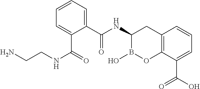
C12=C(C(C(O)=O)=CC=C1)OB(O)C(NC(C1=CC=CC=C1C(=O)NCCN)=O)C2
